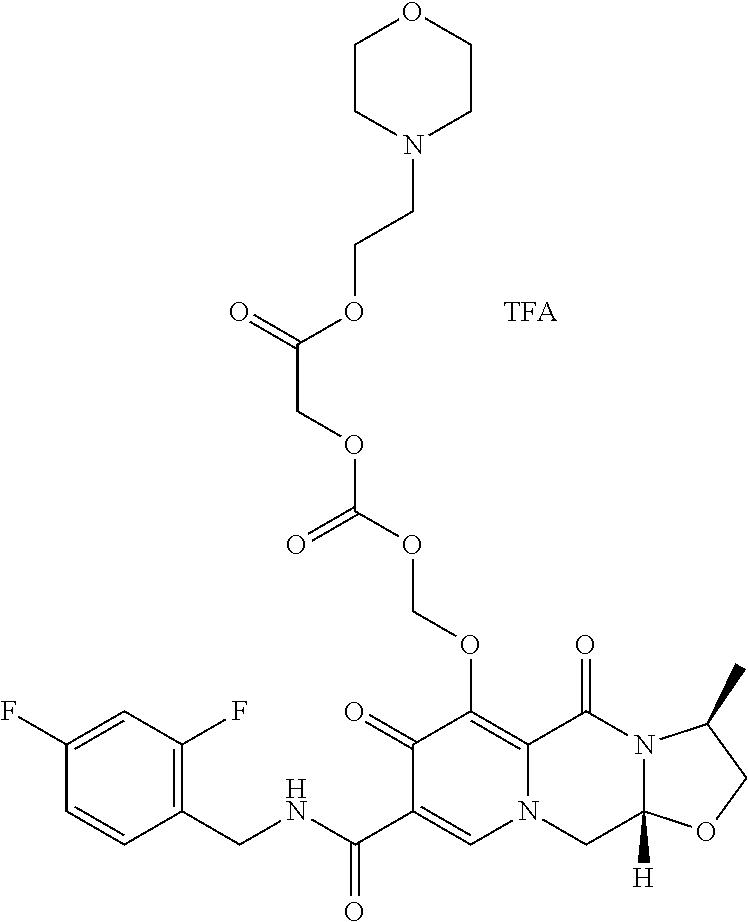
C1(F)=CC(F)=C(CNC(C2=CN3C(=C(OCOC(OCC(OCCN4CCOCC4)=O)=O)C2=O)C(=O)N2C([H])(C3)OCC2C)=O)C=C1.[TFA]
